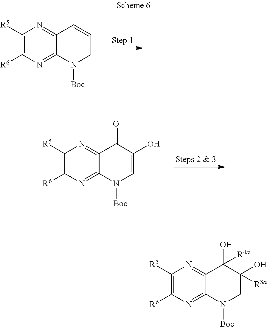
C1([R5])=C([R6])N=C2C(=N1)C=CCN2[Boc].C1([R5])=C([R6])N=C2C(=N1)C(=O)C(O)=CN2[Boc].C1([R5])=C([R6])N=C2C(=N1)C(O)([R4a])C(O)([R3a])CN2[Boc]
